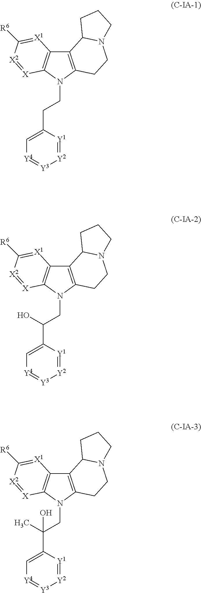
C12=C(N(CCC3=C[Y4]=[Y3][Y2]=[Y1]3)C3=C1[X1]=C([R6])[X2]=[X]3)CCN1C2CCC1.C12=C(N(CC(O)C3=C[Y4]=[Y3][Y2]=[Y1]3)C3=C1[X1]=C([R6])[X2]=[X]3)CCN1C2CCC1.C12=C(N(CC(C)(C3=C[Y4]=[Y3][Y2]=[Y1]3)O)C3=C1[X1]=C([R6])[X2]=[X]3)CCN1C2CCC1
